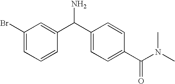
C1(Br)=CC=CC(C(C2=CC=C(C(N(C)C)=O)C=C2)N)=C1
